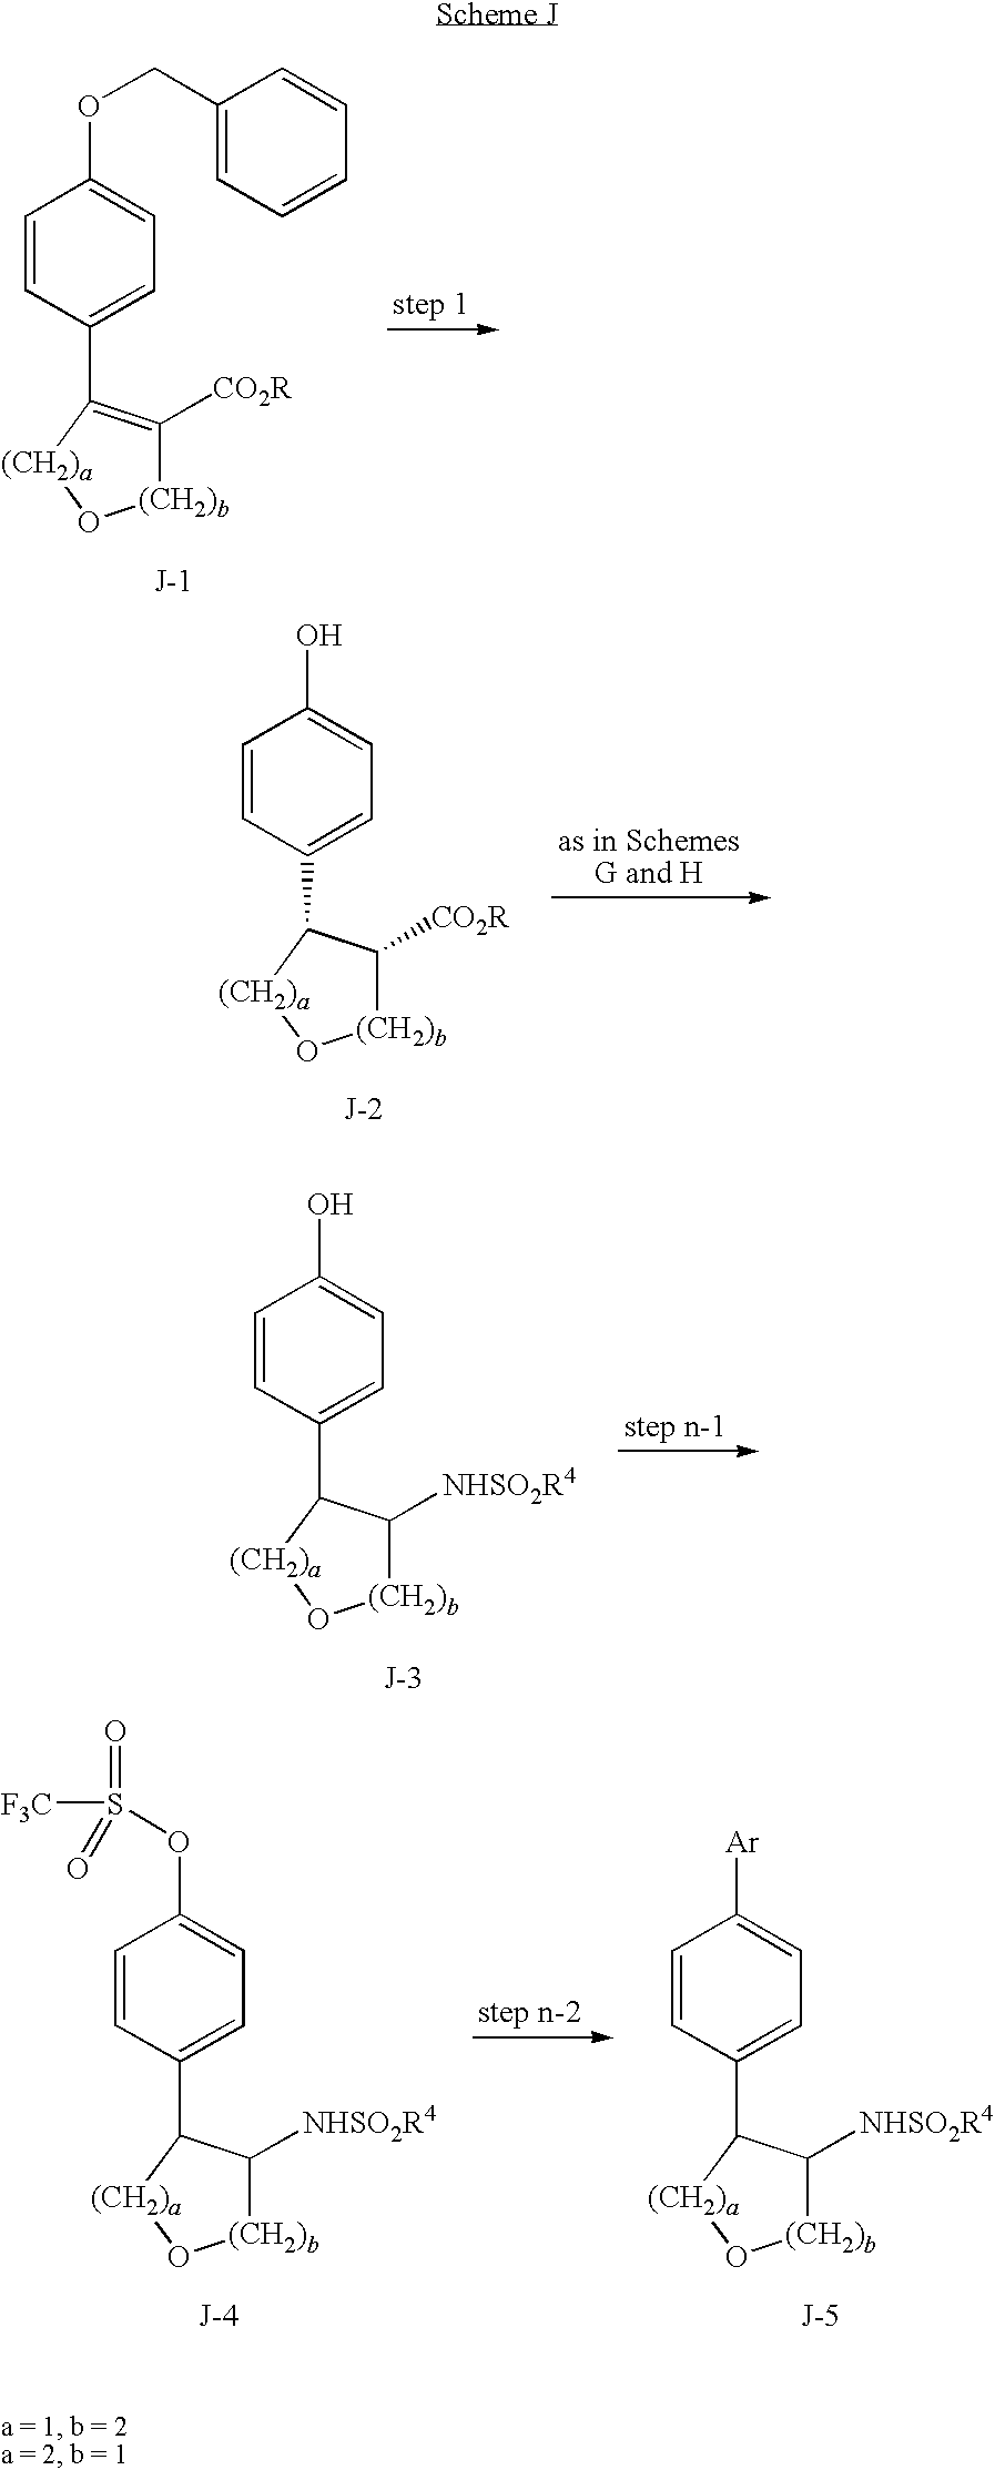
C1=CC(C2=C([CO2R])[(CH2)b]O[(CH2)a]2)=CC=C1OCC1=CC=CC=C1.C1=CC(C2C([CO2R])[(CH2)b]O[(CH2)a]2)=CC=C1O.C1=CC(C2C([NHSO2R4])[(CH2)b]O[(CH2)a]2)=CC=C1O.C1=CC(C2C([NHSO2R4])[(CH2)b]O[(CH2)a]2)=CC=C1OS(=O)(=O)[F3C].C1=CC(C2C([NHSO2R4])[(CH2)b]O[(CH2)a]2)=CC=C1[Ar]
